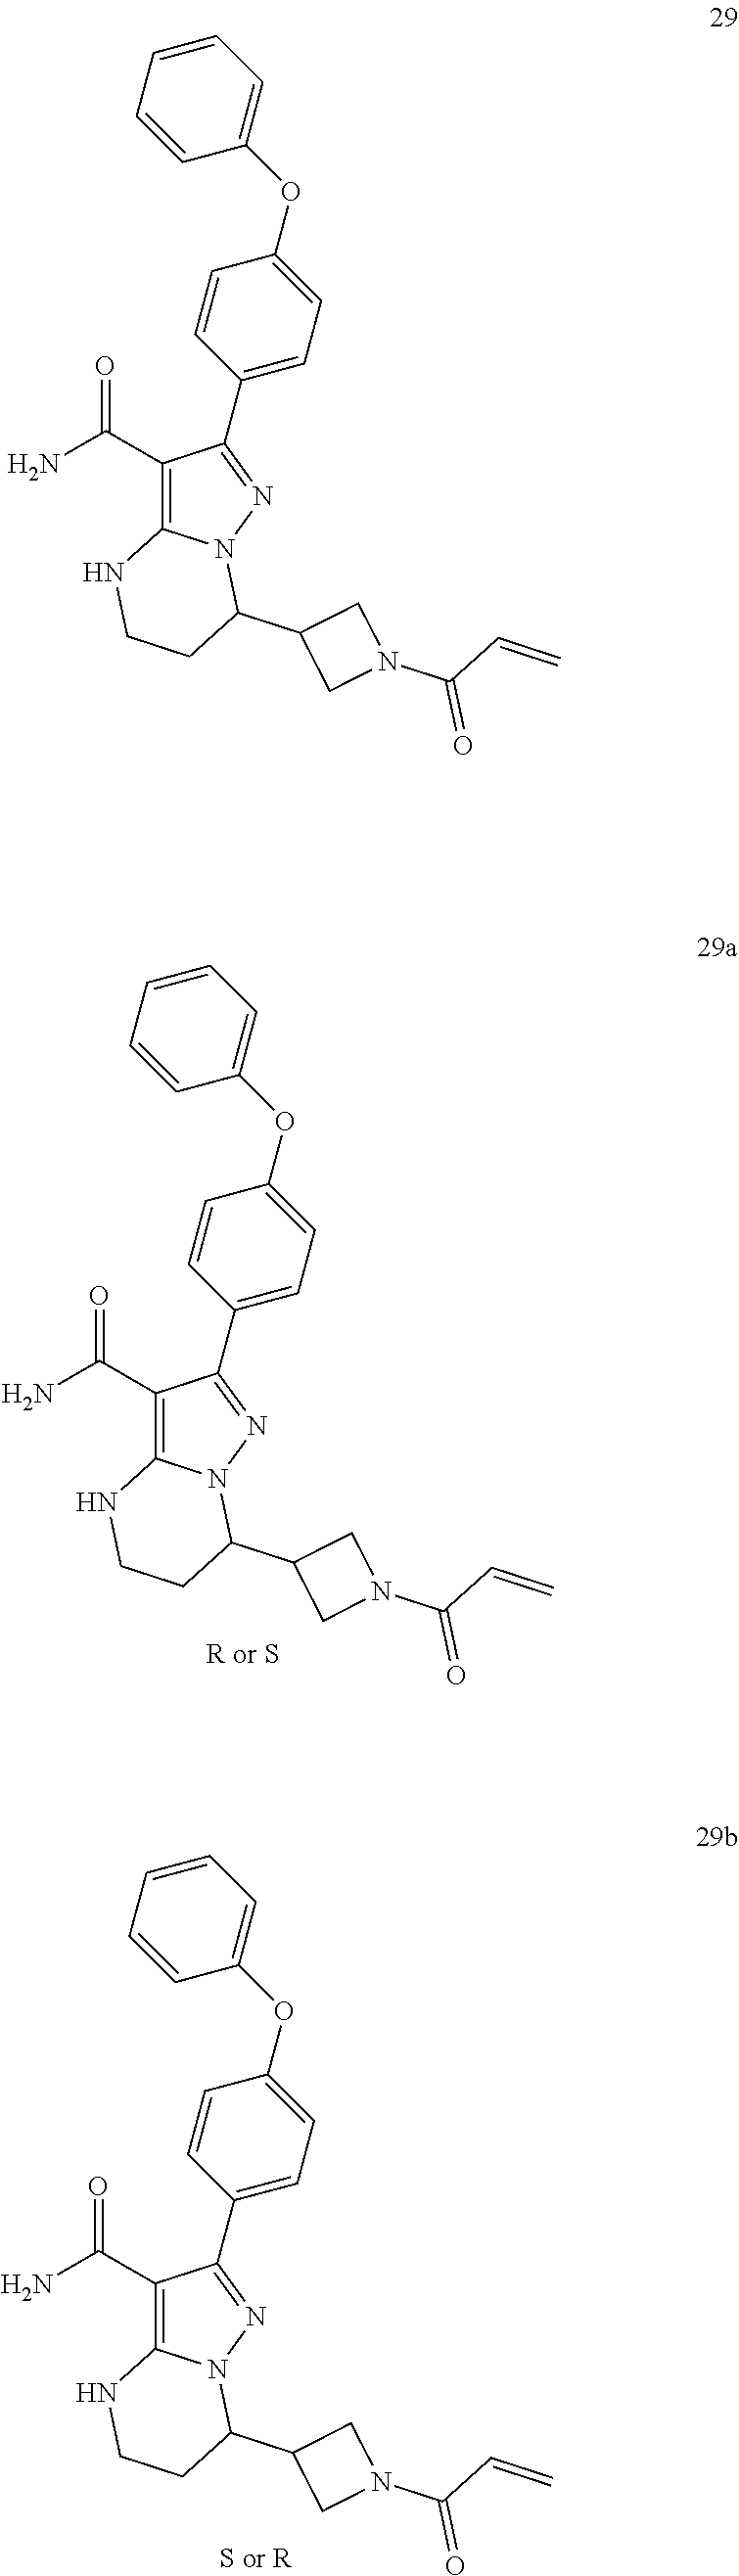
C1(C(N)=O)=C2N(N=C1C1=CC=C(OC3=CC=CC=C3)C=C1)C(C1CN(C(=O)C=C)C1)CCN2.C1(C(N)=O)=C2N(N=C1C1=CC=C(OC3=CC=CC=C3)C=C1)C(C1CN(C(=O)C=C)C1)CCN2.C1(C(N)=O)=C2N(N=C1C1=CC=C(OC3=CC=CC=C3)C=C1)C(C1CN(C(=O)C=C)C1)CCN2
